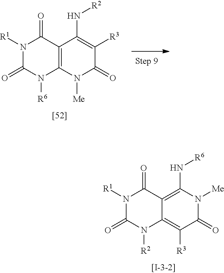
N1([R1])C(=O)C2=C(N[R6])N([Me])C(=O)C([R3])=C2N([R2])C1=O.N1([R1])C(=O)C2=C(N([R6])C1=O)N([Me])C(=O)C([R3])=C2N[R2]
